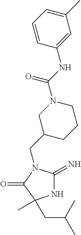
C1(CN2C(=N)NC(C)(CC(C)C)C2=O)CCCN(C(NC2=CC(C)=CC=C2)=O)C1
